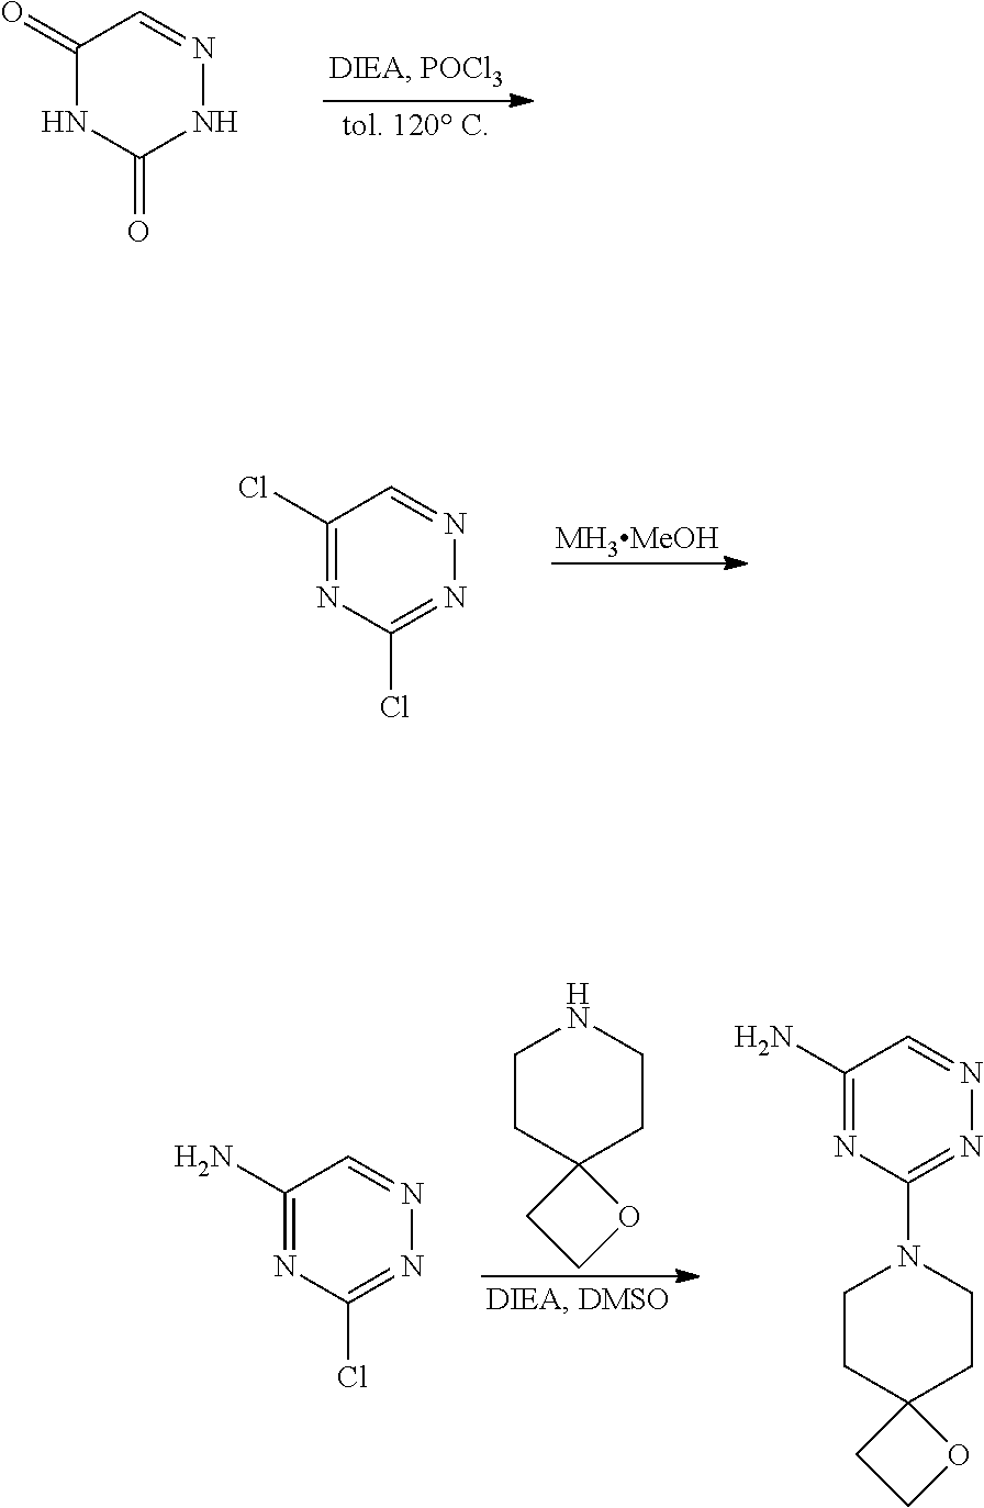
C1(=O)NC(=O)NN=C1.C1(Cl)=NC(Cl)=NN=C1.[MH3MeOH].C1CC2(CCN1)CCO2.C1(N)=NC(Cl)=NN=C1.C1(N)=NC(N2CCC3(CC2)CCO3)=NN=C1
